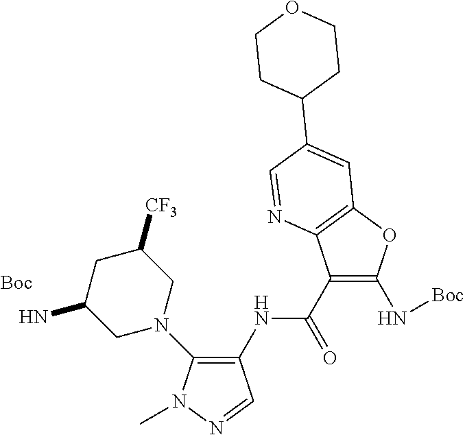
C1(NC(C2=C(N[Boc])OC3=C2N=CC(C2CCOCC2)=C3)=O)=C(N2CC([CF3])CC(N)C2)N(C)N=C1.[Boc]
